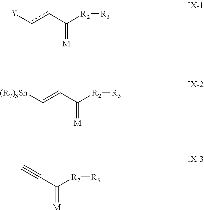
[Y]ccC([R2][R3])=[M].[(R7)3Sn]C=CC([R2][R3])=[M].C(C([R2][R3])=[M])#C
